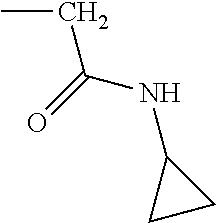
N(C1CC1)C(=O)CC
